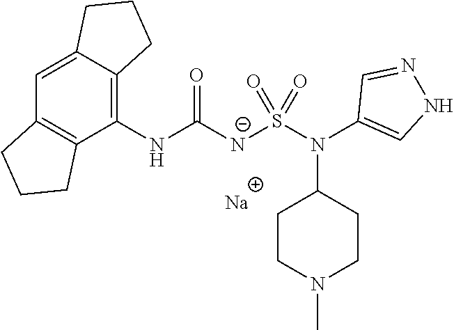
C1(NC([N-]S(N(C2=CNN=C2)C2CCN(C)CC2)(=O)=O)=O)=C2C(=CC3=C1CCC3)CCC2.[Na]
